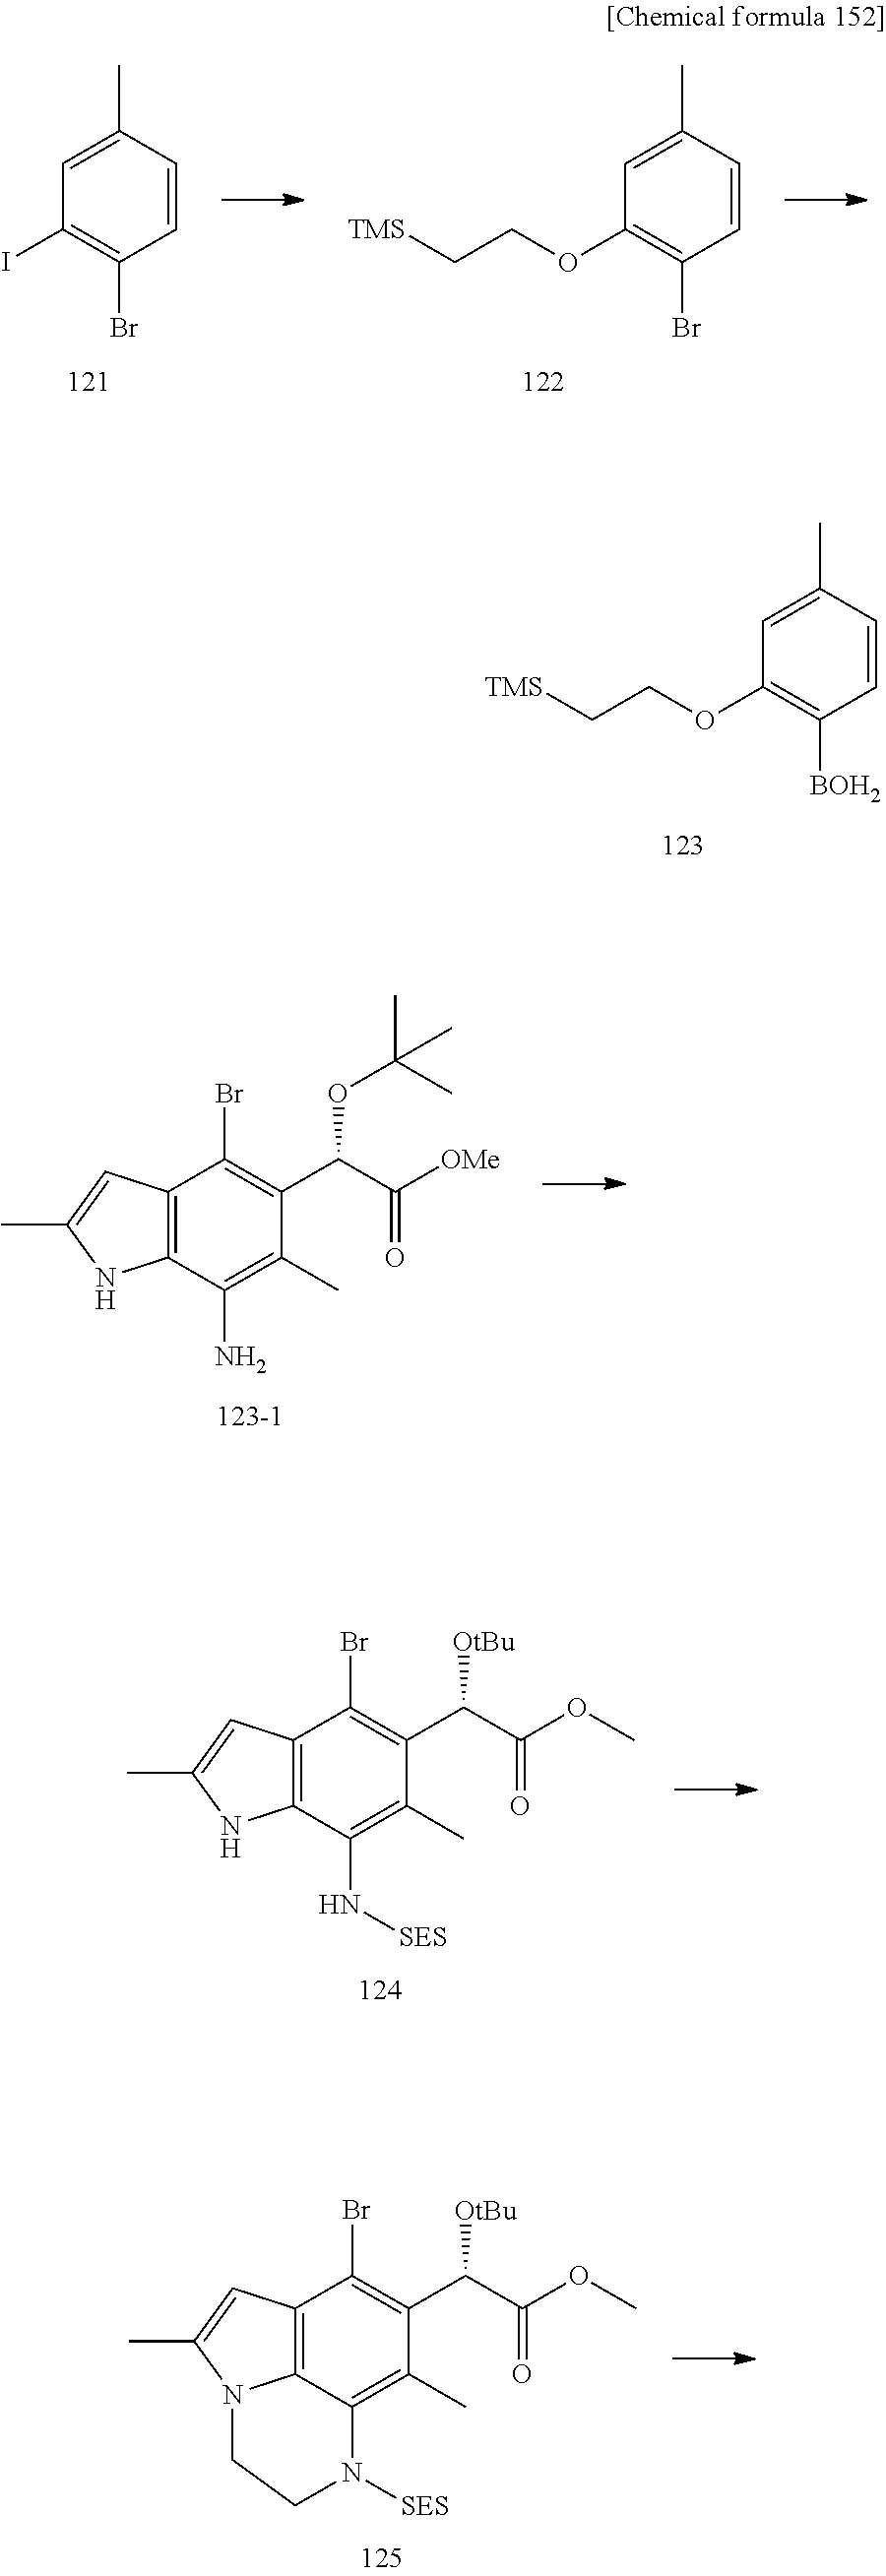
C1(I)=C(Br)C=CC(C)=C1.C1(OCC[TMS])=C(Br)C=CC(C)=C1.C1(OCC[TMS])=C([BOH2])C=CC(C)=C1.C12=C(C(N)=C(C)C(C(OC(C)(C)C)C(=O)[OMe])=C1Br)NC(C)=C2.C12=C(C(N[SES])=C(C)C(C([OtBu])C(=O)OC)=C1Br)NC(C)=C2.C12=C3C(=C(C)C(C([OtBu])C(=O)OC)=C1Br)N([SES])CCN3C(C)=C2
